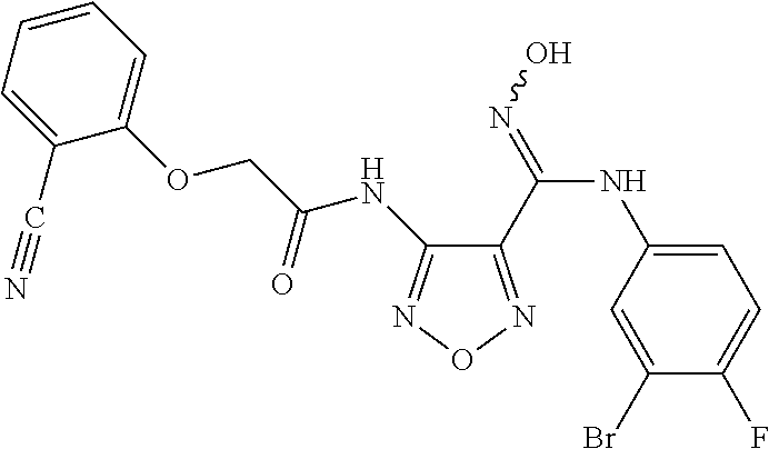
C1=C(NC(=NO)C2=NON=C2NC(COC2=CC=CC=C2C#N)=O)C=C(Br)C(F)=C1
